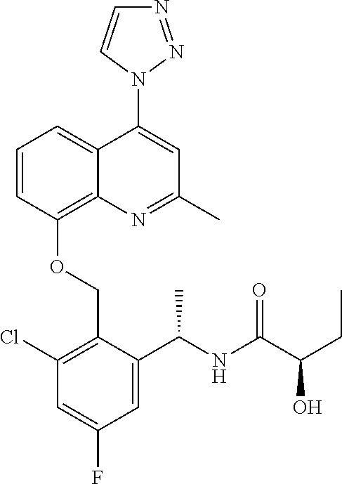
C1=CC(OCC2=C(Cl)C=C(F)C=C2C(NC(C(CC)O)=O)C)=C2C(=C1)C(N1N=NC=C1)=CC(C)=N2
